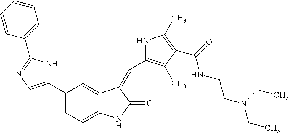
N1C(C2=CC=C3C(=C2)C(=CC2=C(C)C(C(=O)NCCN(CC)CC)=C(C)N2)C(=O)N3)=CN=C1C1=CC=CC=C1
